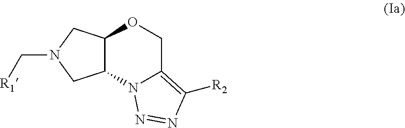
C(N1CC2C(C1)OCC1=C([R2])N=NN21)[R1]
